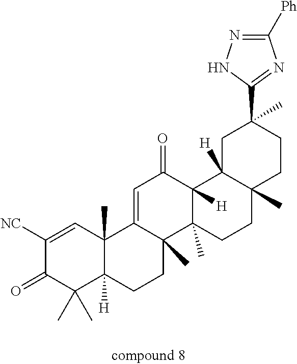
C1([NC])=CC2(C)C([H])(C(C)(C)C1=O)CCC1(C)C2=CC(=O)C2([H])C1(C)CCC1(C)C2([H])CC(C)(C2=NC([Ph])=NN2)CC1
